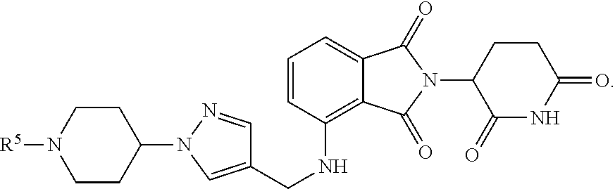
C1=CC(NCC2=CN(C3CCN([R5])CC3)N=C2)=C2C(=C1)C(=O)N(C1C(=O)NC(=O)CC1)C2=O
